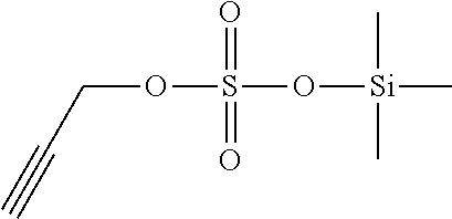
O(S(O[Si](C)(C)C)(=O)=O)CC#C
